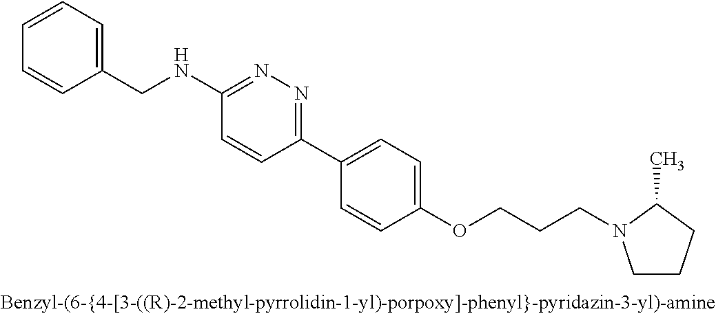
C1(NCC2=CC=CC=C2)=NN=C(C2=CC=C(OCCCN3CCCC3C)C=C2)C=C1
